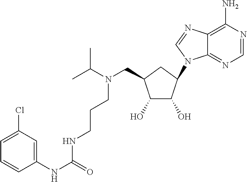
C1(NC(=O)NCCCN(C(C)C)CC2C(O)C(O)C(N3C4=NC=NC(N)=C4N=C3)C2)=CC(Cl)=CC=C1
